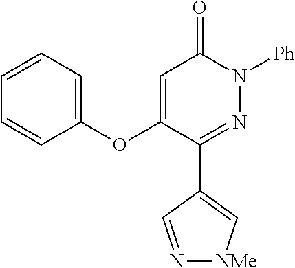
C1(OC2=CC(=O)N([Ph])N=C2C2=C[NMe]N=C2)=CC=CC=C1
